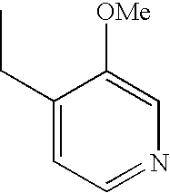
C1(CC)=CC=NC=C1[OMe]
